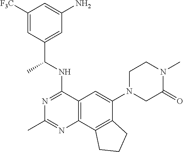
C12=C(C3=C(C(N4CC(=O)N(C)CC4)=C1)CCC3)N=C(C)N=C2NC(C1=CC(N)=CC([F3C])=C1)C
